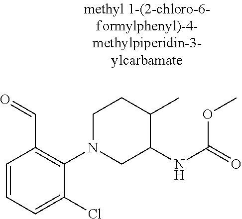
C1=CC=C(Cl)C(N2CC(NC(OC)=O)C(C)CC2)=C1C=O
